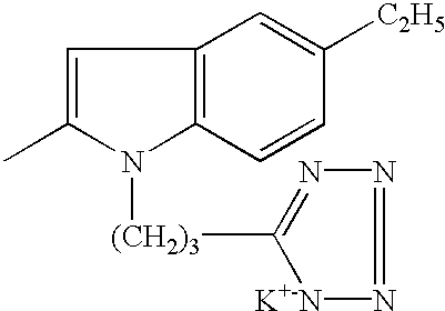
C1=C(C)N([(CH2)3]C2=NN=N[K+-N]2)C2=C1C=C([C2H5])C=C2
